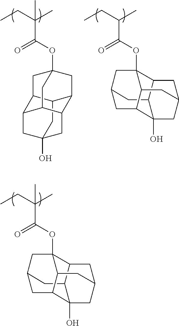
C12(O)C3CC4CC1C1CC(C2)CC3C1(OC(C(CC)(C)C)=O)C4.C12CC3(O)CC4C5C(C1CC(OC(C(CC)(C)C)=O)(CC24)C5)C3.C12(O)C3CC4CC1C1CC(C2)CC3C1(OC(C(CC)C)=O)C4
